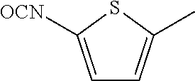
C1=C([OCN])SC(C)=C1
